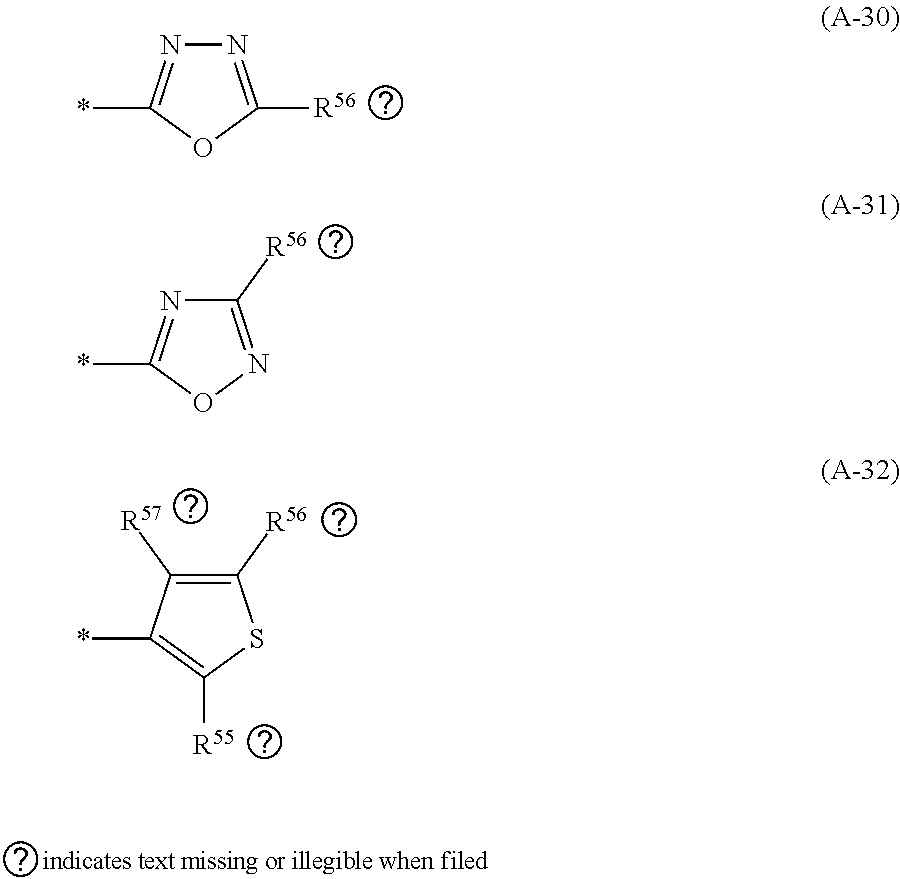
N1=C([R56])OC(*)=N1.C1([R56])=NOC(*)=N1.C1([R56])=C([R57])C(*)=C([R55])S1
